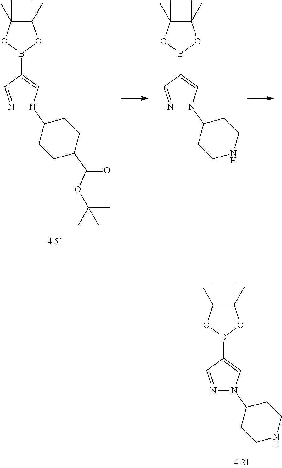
N1=CC(B2OC(C)(C)C(C)(C)O2)=CN1C1CCNCC1.N1=CC(B2OC(C)(C)C(C)(C)O2)=CN1C1CCNCC1.N1=CC(B2OC(C)(C)C(C)(C)O2)=CN1C1CCC(C(OC(C)(C)C)=O)CC1
